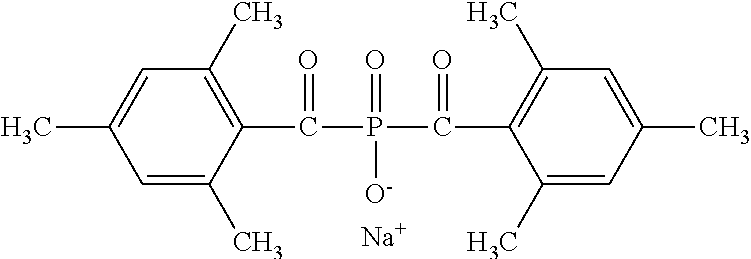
C1=C(C)C=C(C)C(C(P(C(C2=C(C)C=C(C)C=C2C)=O)(=O)[O-])=O)=C1C.[Na]
